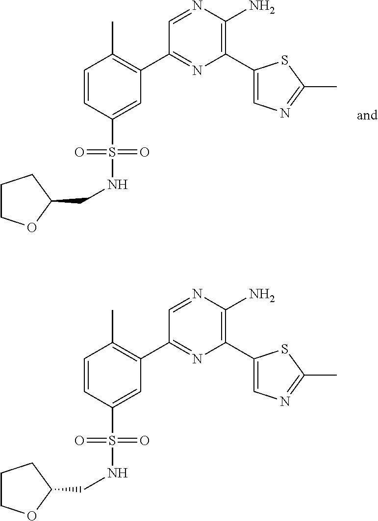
C1(C2=C(C)C=CC(S(=O)(=O)NCC3CCCO3)=C2)=NC(C2=CN=C(C)S2)=C(N)N=C1.C1(C2=C(C)C=CC(S(=O)(=O)NCC3CCCO3)=C2)=NC(C2=CN=C(C)S2)=C(N)N=C1
